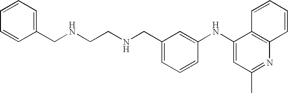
N(CC1=CC=CC(NC2=CC(C)=NC3=C2C=CC=C3)=C1)CCNCC1=CC=CC=C1
